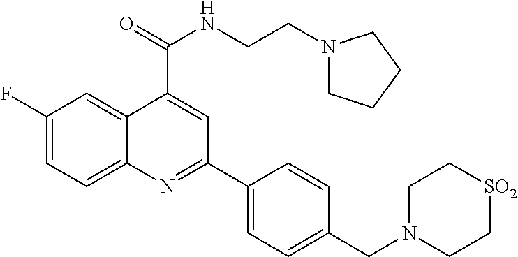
C1(F)=CC=C2C(=C1)C(C(=O)NCCN1CCCC1)=CC(C1=CC=C(CN3CC[SO2]CC3)C=C1)=N2
